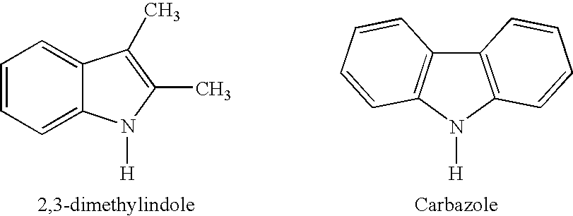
C1=CC=C2C(=C1)C(C)=C(C)N2[H].C12=C(N([H])C3=C1C=CC=C3)C=CC=C2
